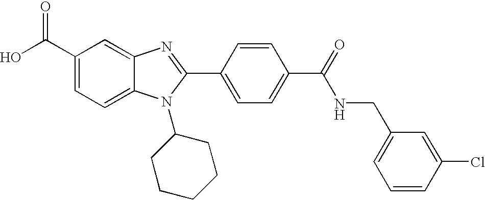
C1(C(O)=O)=CC=C2C(=C1)N=C(C1=CC=C(C(=O)NCC3=CC=CC(Cl)=C3)C=C1)N2C1CCCCC1
